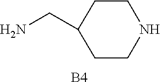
NCC1CCNCC1.[B4]
